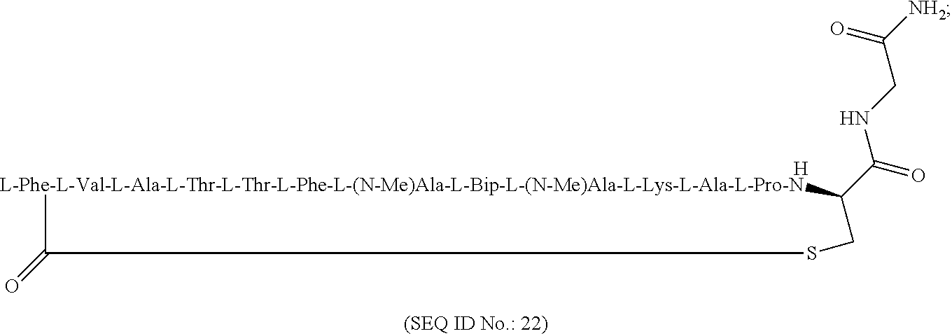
[L-Phe-L-Val-L-Ala-L-Thr-L-Thr-L-Phe-L-(N-Me)Ala-L-Bip-L-(N-Me)Ala-L-Lys-L-Ala-L-Pro-N]1C(C(=O)NCC([NH2])=O)CSC1=O.[H]
